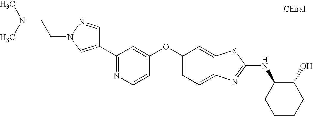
N1=C(C2=CN(CCN(C)C)N=C2)C=C(OC2=CC=C3C(=C2)SC(NC2CCCCC2O)=N3)C=C1
